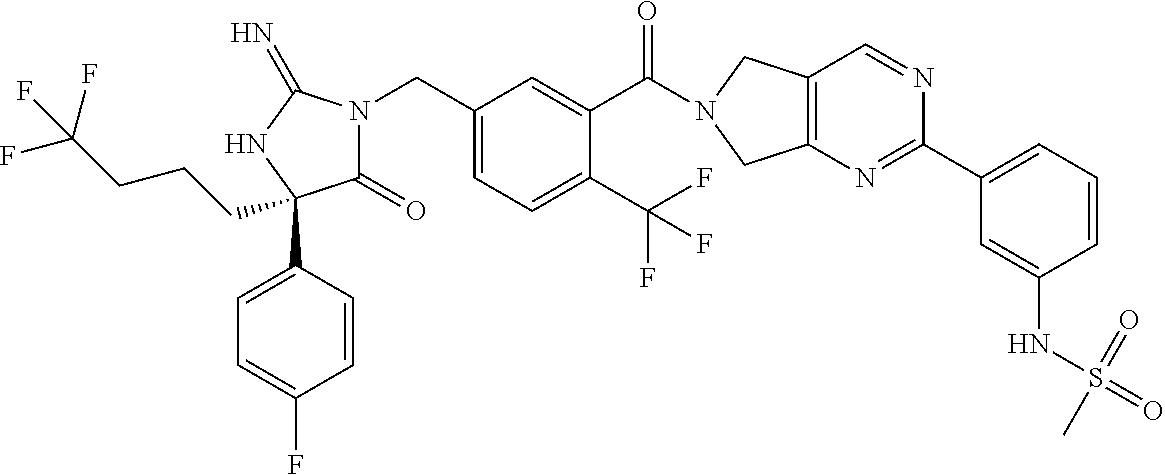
C(C1=CC=C(C(F)(F)F)C(C(=O)N2CC3=C(C2)N=C(C2=CC=CC(NS(=O)(=O)C)=C2)N=C3)=C1)N1C(=O)C(C2=CC=C(F)C=C2)(CCCC(F)(F)F)NC1=N
